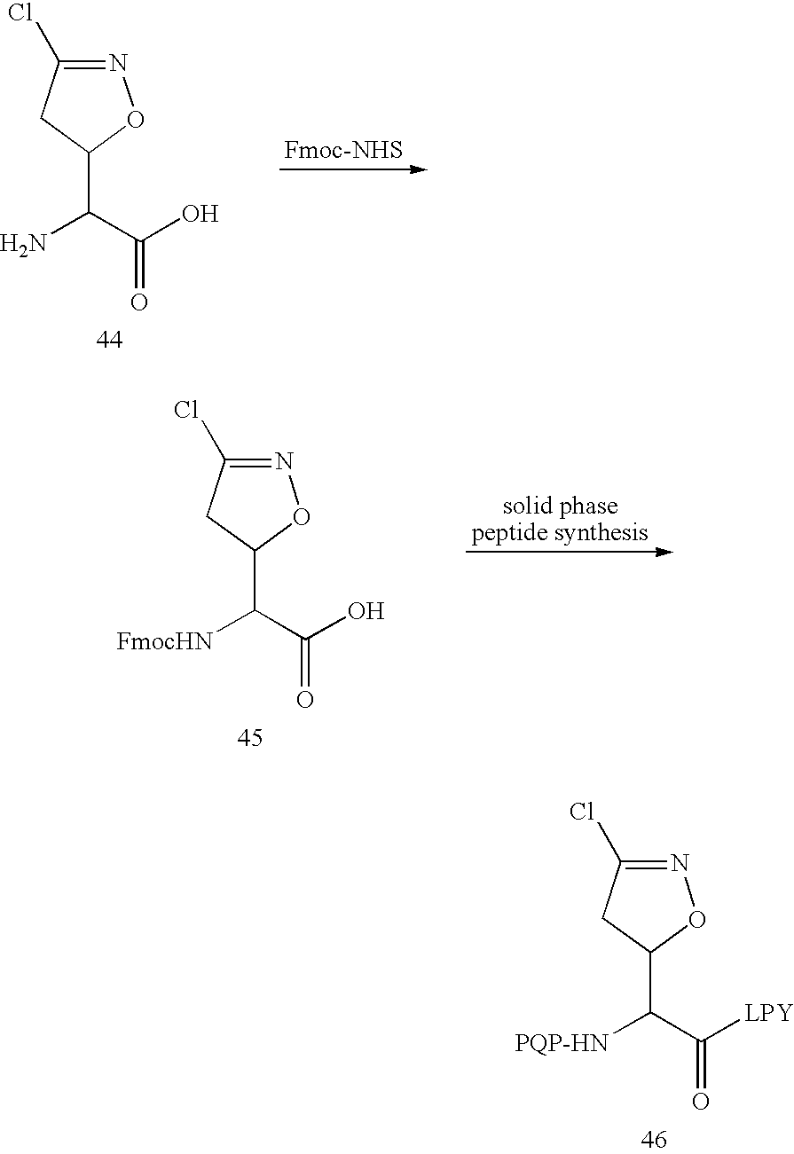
N1=C(Cl)CC(C([PQP-HN])C([LPY])=O)O1.N1=C(Cl)CC(C(N)C(O)=O)O1.N1=C(Cl)CC(C([FmocHN])C(O)=O)O1
